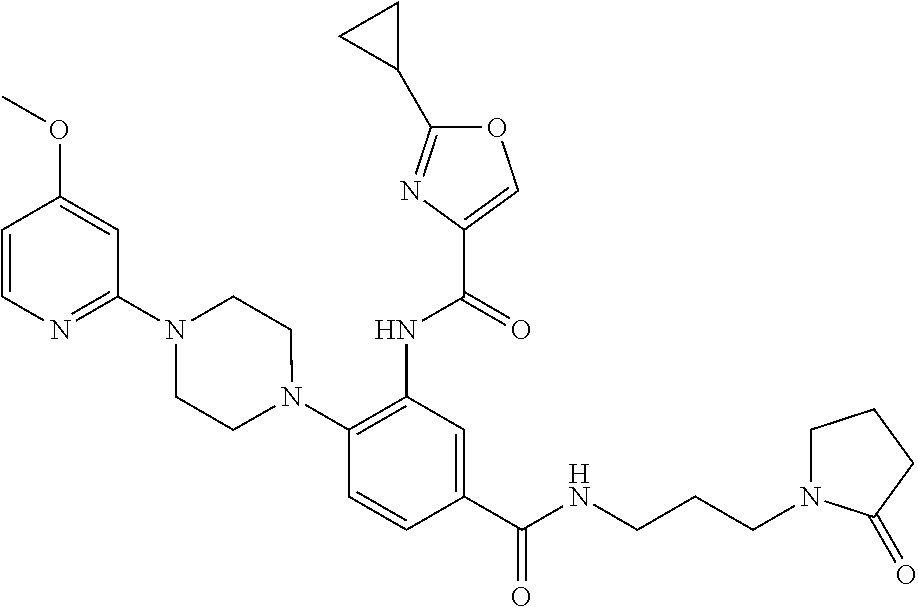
C1(NC(=O)C2=COC(C3CC3)=N2)=C(N2CCN(C3=NC=CC(OC)=C3)CC2)C=CC(C(=O)NCCCN2CCCC2=O)=C1
